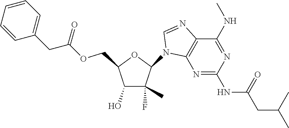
C1(F)(C)C(O)C(COC(CC2=CC=CC=C2)=O)OC1N1C2=C(N=C1)C(NC)=NC(NC(=O)CC(C)C)=N2
